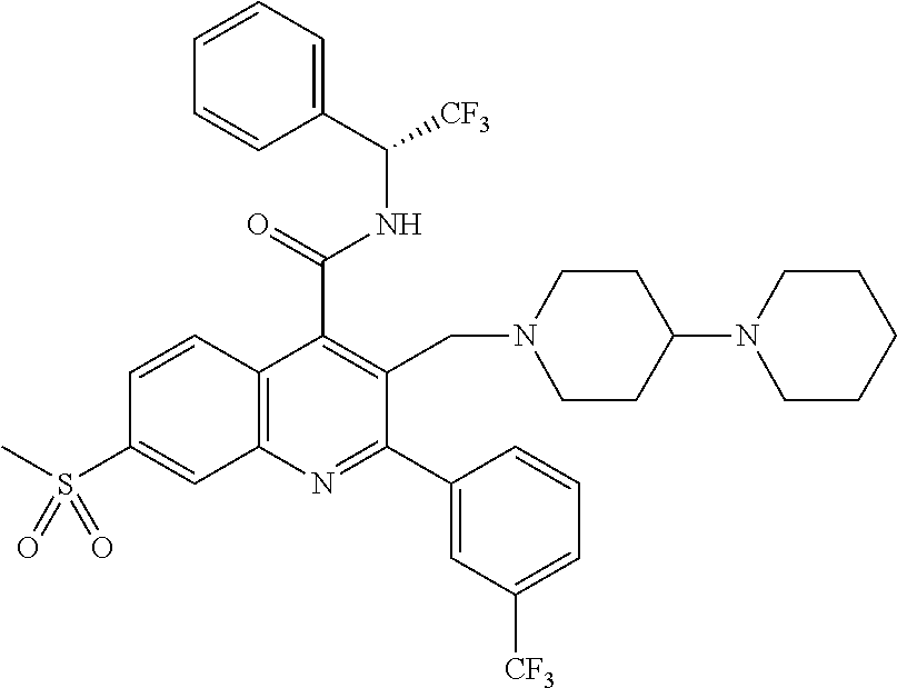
C1(C(=O)NC([CF3])C2=CC=CC=C2)=C(CN2CCC(N3CCCCC3)CC2)C(C2=CC([CF3])=CC=C2)=NC2=C1C=CC(S(C)(=O)=O)=C2
